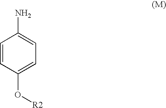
C1=CC(O[R2])=CC=C1N
